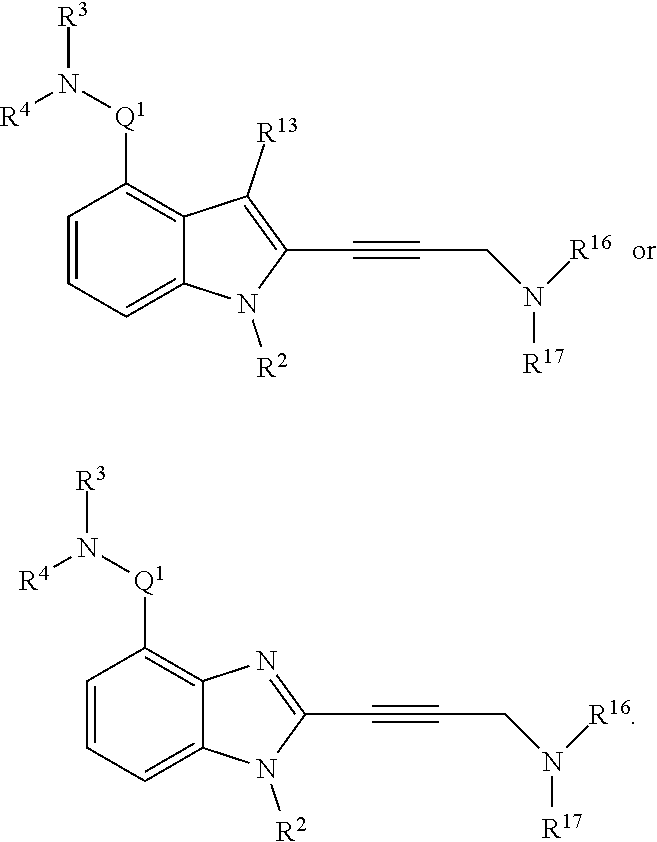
[R3]N([R4])[Q1]C1=C2C([R13])=C(C#CCN([R16])[R17])N([R2])C2=CC=C1.[R3]N([R4])[Q1]C1=C2N=C(C#CCN([R16])[R17])N([R2])C2=CC=C1
